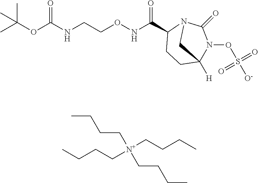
N(CCONC(C1CCC2([H])N(OS([O-])(=O)=O)C(=O)N1C2)=O)C(OC(C)(C)C)=O.CCCC[N+](CCCC)(CCCC)CCCC
